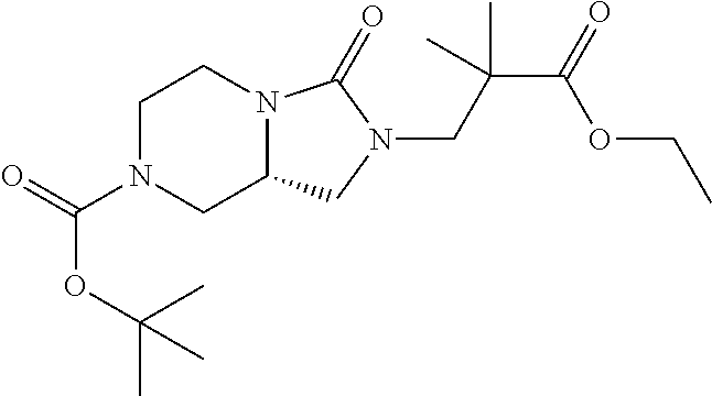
C1N(C(=O)OC(C)(C)C)CC2N(C1)C(=O)N(CC(C(=O)OCC)(C)C)C2
